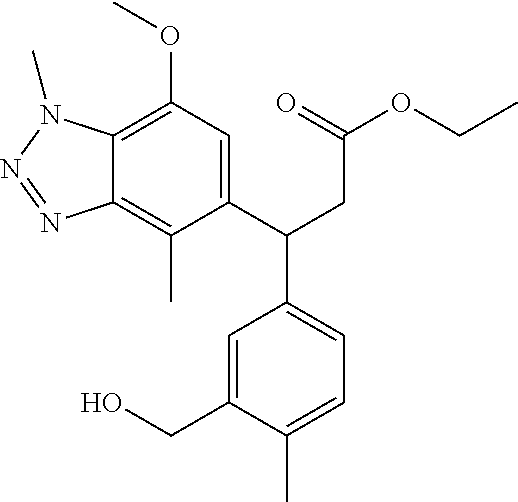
C1(C(CC(OCC)=O)C2=CC=C(C)C(CO)=C2)=CC(OC)=C2C(=C1C)N=NN2C
